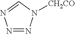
N1=NN=CN1[CH2CO]
